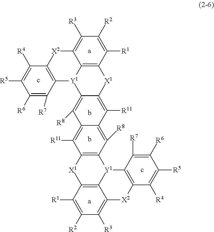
C1([R6])=C([R7])C2=C(C([R4])=C1[R5])[X2]C1=C([R3])C([R2])=C([R1])C3=C1[Y1]2C1=C([R8])C2=C([R11])C4=C(C([R8])=C2C([R11])=C1[X1]3)[Y1]1C2=C([X1]4)C([R1])=C([R2])C([R3])=C2[X2]C2=C1C([R7])=C([R6])C([R5])=C2[R4]
